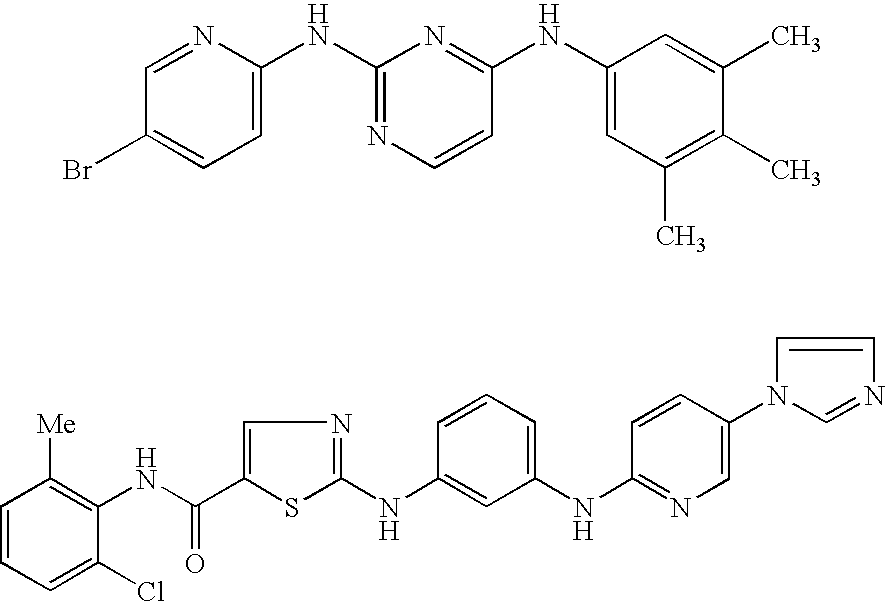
C1=C(NC2=NC=CC(NC3=CC(C)=C(C)C(C)=C3)=N2)N=CC(Br)=C1.C1=CC=C(Cl)C(NC(=O)C2=CN=C(NC3=CC(NC4=NC=C(N5C=NC=C5)C=C4)=CC=C3)S2)=C1[Me]
